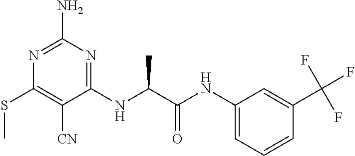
N1=C(N)N=C(NC(C(NC2=CC=CC(C(F)(F)F)=C2)=O)C)C([CN])=C1SC
